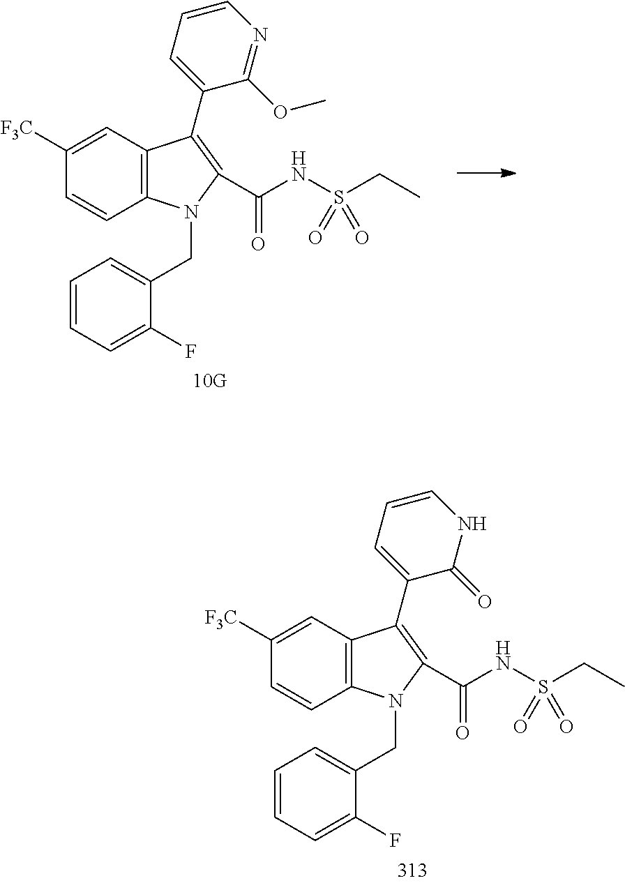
C12=C(N(CC3=CC=CC=C3F)C(C(NS(=O)(=O)CC)=O)=C1C1=CC=CN=C1OC)C=CC([F3C])=C2.C12=C(N(CC3=CC=CC=C3F)C(C(NS(=O)(=O)CC)=O)=C1C1=CC=CNC1=O)C=CC([F3C])=C2
